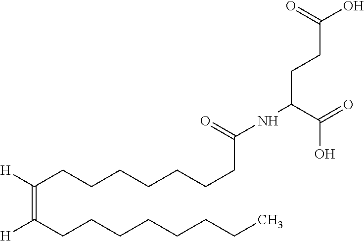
C(CC(O)=O)C(C(O)=O)NC(CCCCCCCC(=C(CCCCCCCC)[H])[H])=O
